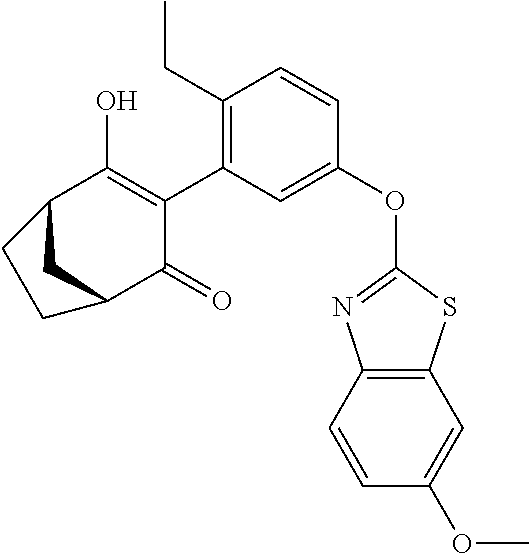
C1(OC2=NC3=C(S2)C=C(OC)C=C3)=CC(C2=C(O)C3CC(C2=O)CC3)=C(CC)C=C1
